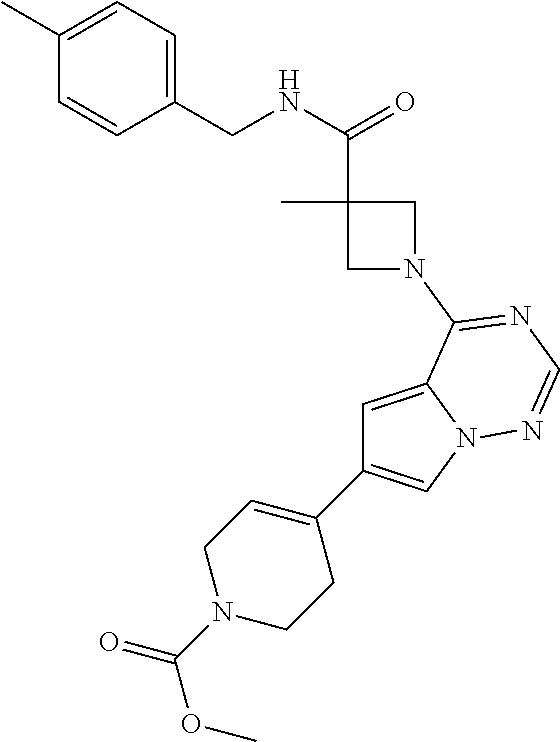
C1=C2N(C=C1C1=CCN(C(=O)OC)CC1)N=CN=C2N1CC(C)(C(NCC2=CC=C(C)C=C2)=O)C1
